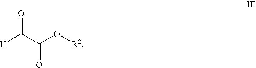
C([H])(C(O[R2])=O)=O
